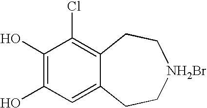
C1(O)=C(O)C=C2C(=C1Cl)CC[NH2Br]CC2
